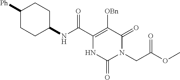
C1(C(=O)NC2CCC([Ph])CC2)=C([OBn])C(=O)N(CC(OC)=O)C(=O)N1
